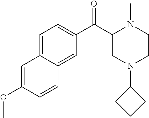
C1(C(C2=CC=C3C(=C2)C=CC(OC)=C3)=O)CN(C2CCC2)CCN1C
